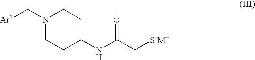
N1(C[Ar1])CCC(NC(C[S-M+])=O)CC1
